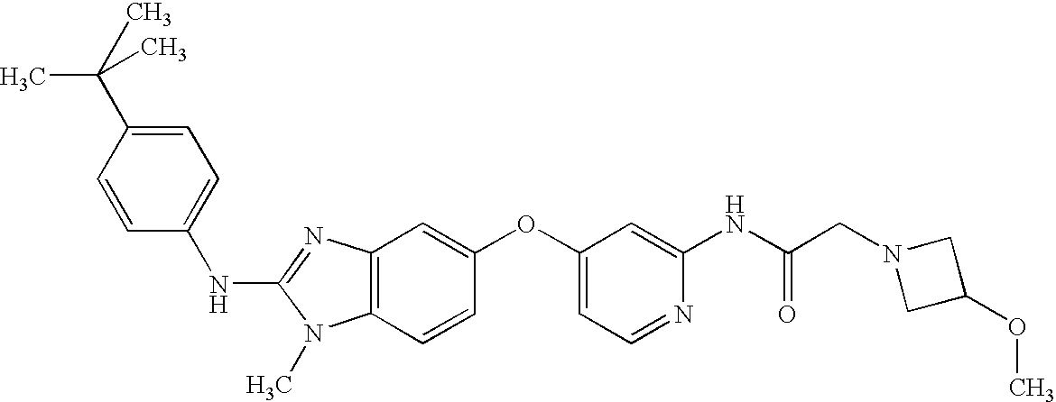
C1(NC2=NC3=C(N2C)C=CC(OC2=CC=NC(NC(CN4CC(OC)C4)=O)=C2)=C3)=CC=C(C(C)(C)C)C=C1
